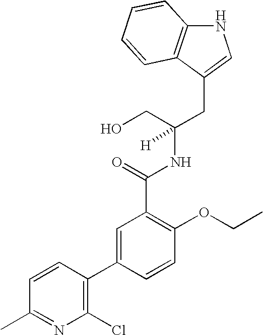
N1C2=C(C(CC(NC(C3=C(OCC)C=CC(C4=C(Cl)N=C(C)C=C4)=C3)=O)(CO)[H])=C1)C=CC=C2
